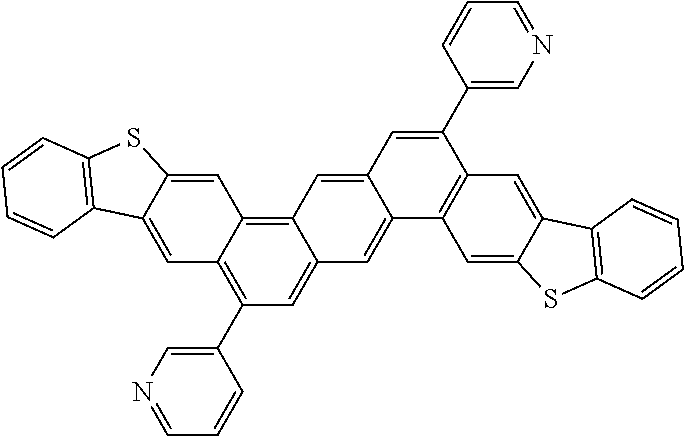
C1(C2=C3C(=C4C(=C2)C=C2C(=C4)C=C(C4=CN=CC=C4)C4=C2C=C2C(=C4)C4=C(S2)C=CC=C4)C=C2C(=C3)C3=C(S2)C=CC=C3)=CN=CC=C1
